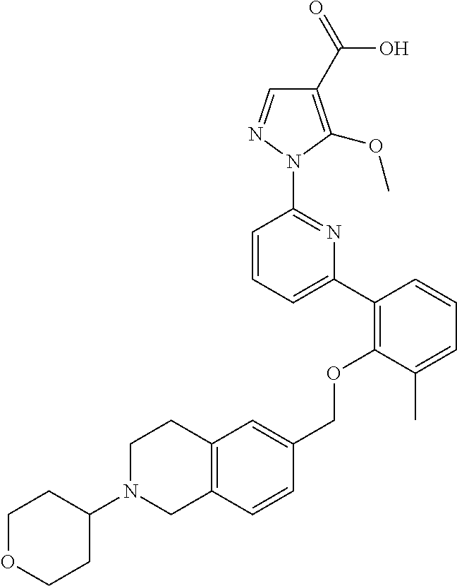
C1(C2=C(OCC3=CC4=C(C=C3)CN(C3CCOCC3)CC4)C(C)=CC=C2)=CC=CC(N2N=CC(C(=O)O)=C2OC)=N1
